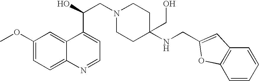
C1(OC)=CC=C2C(=C1)C(C(O)CN1CCC(NCC3=CC4=C(C=CC=C4)O3)(CO)CC1)=CC=N2
